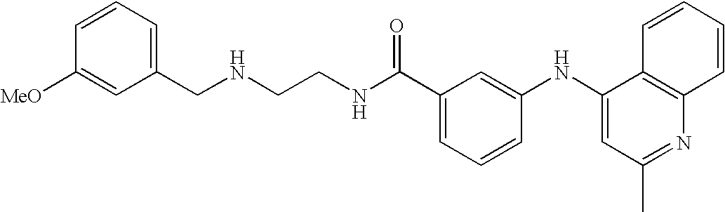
N(CCNC(C1=CC=CC(NC2=CC(C)=NC3=C2C=CC=C3)=C1)=O)CC1=CC=CC([MeO])=C1
